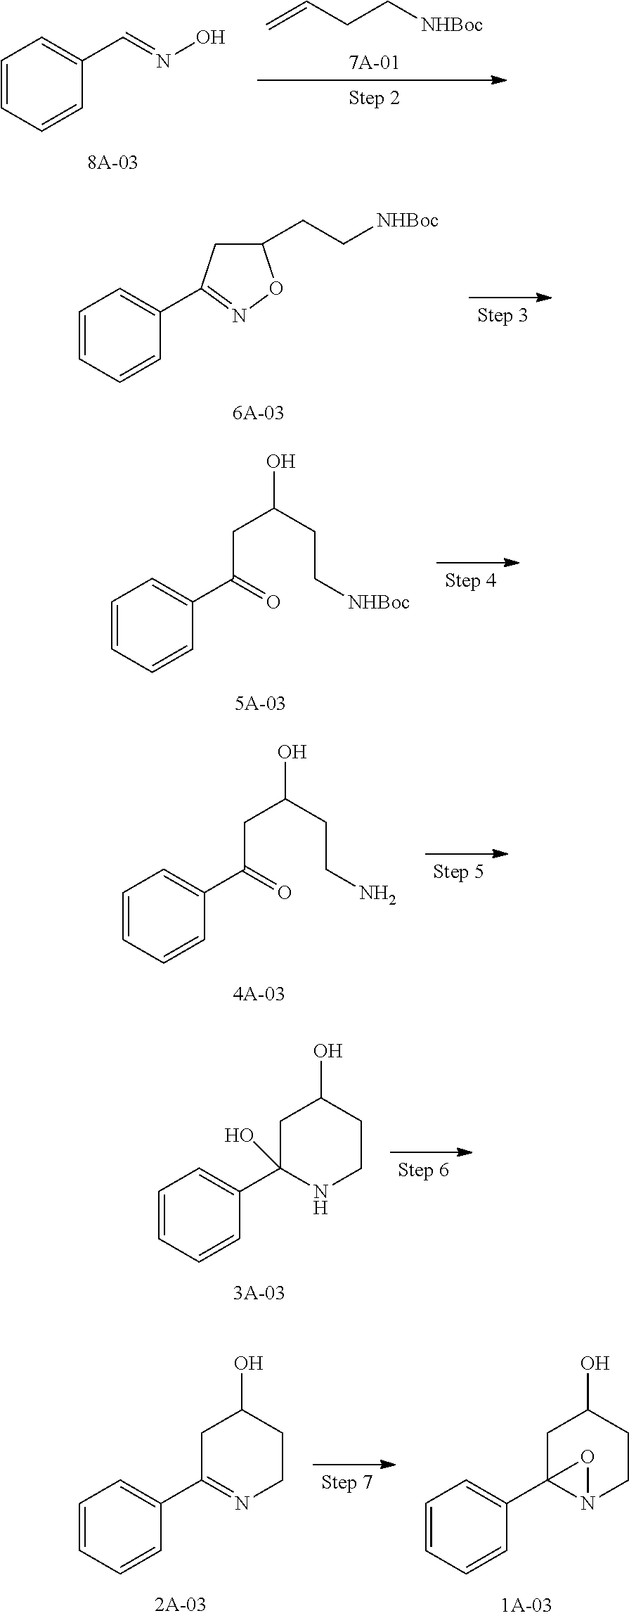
C=CCC[NHBoc].C1=C(C=NO)C=CC=C1.OC(CC(C1=CC=CC=C1)=O)CC[NHBoc].OC(CC(C1=CC=CC=C1)=O)CCN.OC1CC(O)(C2=CC=CC=C2)NCC1.OC1CC(C2=CC=CC=C2)=NCC1.OC1CC2(C3=CC=CC=C3)N(CC1)O2.C1(CC[NHBoc])CC(C2=CC=CC=C2)=NO1
